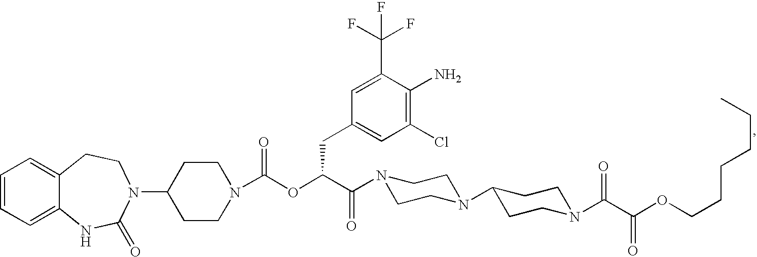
C1=CC=C2C(=C1)CCN(C1CCN(C(OC(C(=O)N3CCN(C4CCN(C(C(OCCCCCC)=O)=O)CC4)CC3)CC3=CC(Cl)=C(N)C(C(F)(F)F)=C3)=O)CC1)C(=O)N2
